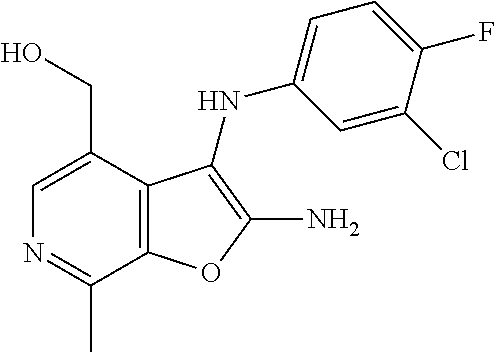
C12=C(C(CO)=CN=C1C)C(NC1=CC=C(F)C(Cl)=C1)=C(N)O2
